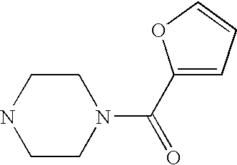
C1CN(C(C2=CC=CO2)=O)CCN1
